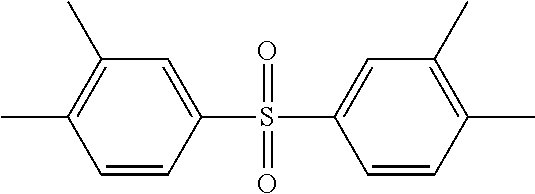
C1=CC(S(C2=CC(C)=C(C)C=C2)(=O)=O)=CC(C)=C1C
